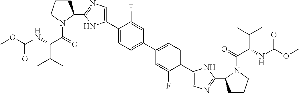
C1(C2=CN=C(C3CCCN3C(=O)C(NC(OC)=O)C(C)C)N2)=CC=C(C2=CC=C(C3=CN=C(C4CCCN4C(=O)C(NC(OC)=O)C(C)C)N3)C(F)=C2)C=C1F
